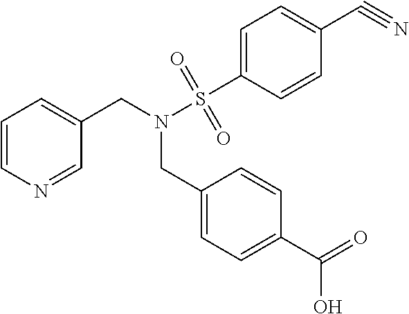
C1=CN=CC(CN(S(C2=CC=C(C#N)C=C2)(=O)=O)CC2=CC=C(C(=O)O)C=C2)=C1
